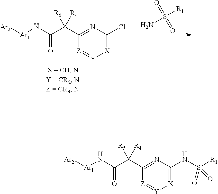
S([R1])(N)(=O)=O.C1(C(C(N[Ar1][Ar2])=O)([R5])[R4])=NC(Cl)=[X][Y]=[Z]1.C1(C(C(N[Ar1][Ar2])=O)([R5])[R4])=NC(NS([R1])(=O)=O)=[X][Y]=[Z]1
